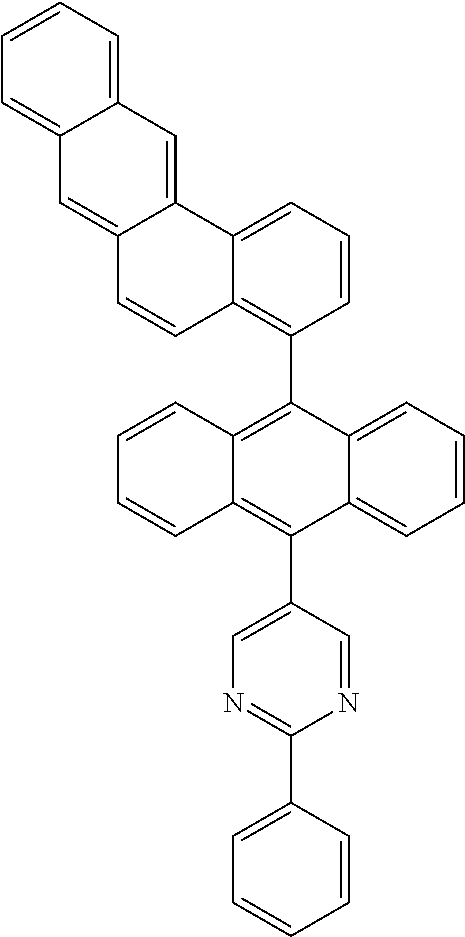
C1=CC=C2C(=C1)C=C1C(=C2)C=CC2=C(C3=C4C(=C(C5=CN=C(C6=CC=CC=C6)N=C5)C5=CC=CC=C35)C=CC=C4)C=CC=C12
